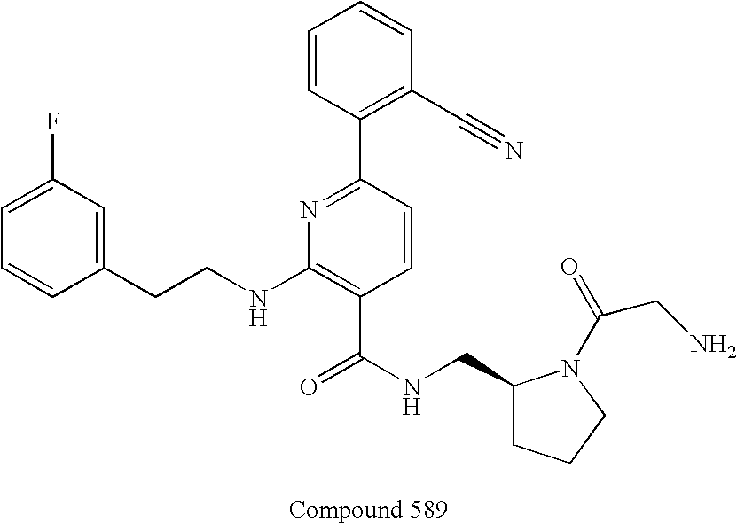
C1=CC(CCNC2=C(C(NCC3CCCN3C(=O)CN)=O)C=CC(C3=C(C#N)C=CC=C3)=N2)=CC(F)=C1
